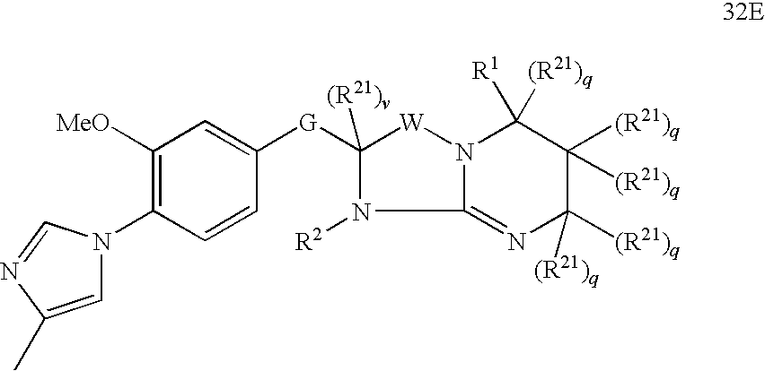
C12=NC([(R21)q])([(R21)q])C([(R21)q])([(R21)q])C([R1])([(R21)q])N1[W]C([(R21)v])([G]C1=CC([MeO])=C(N3C=C(C)N=C3)C=C1)N2[R2]
